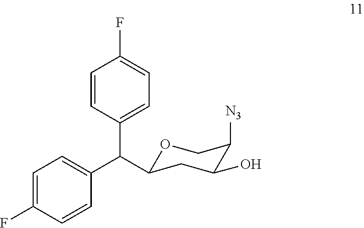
C1=CC(C(C2=CC=C(F)C=C2)C2OCC([N3])C(O)C2)=CC=C1F
